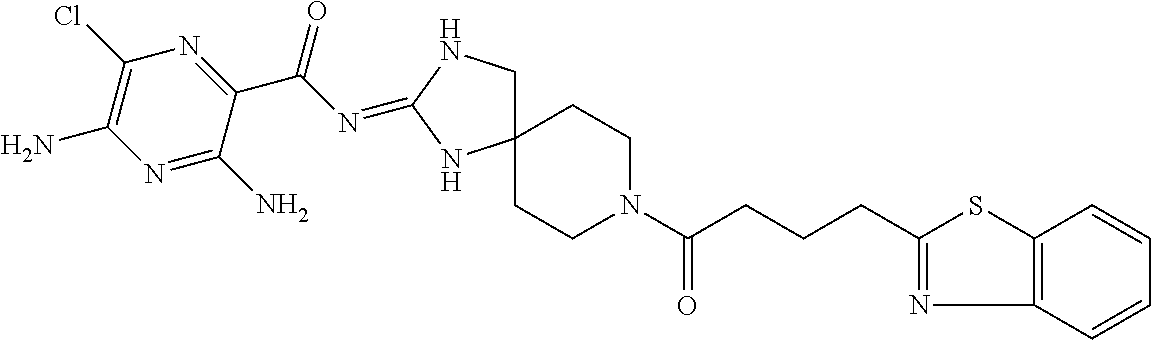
C12(CNC(=NC(=O)C3=NC(Cl)=C(N)N=C3N)N1)CCN(C(=O)CCCC1=NC3=C(S1)C=CC=C3)CC2
